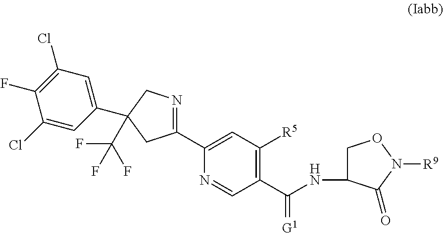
C1(C2=CC([R5])=C(C(NC3CON([R9])C3=O)=[G1])C=N2)=NCC(C(F)(F)F)(C2=CC(Cl)=C(F)C(Cl)=C2)C1
